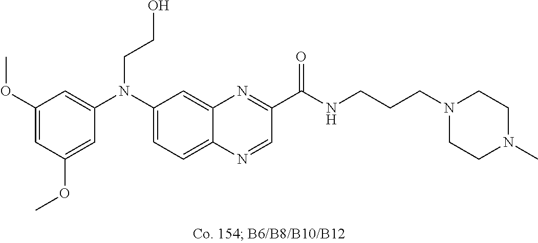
C1(OC)=CC(OC)=CC(N(C2=CC=C3C(=C2)N=C(C(NCCCN2CCN(C)CC2)=O)C=N3)CCO)=C1
